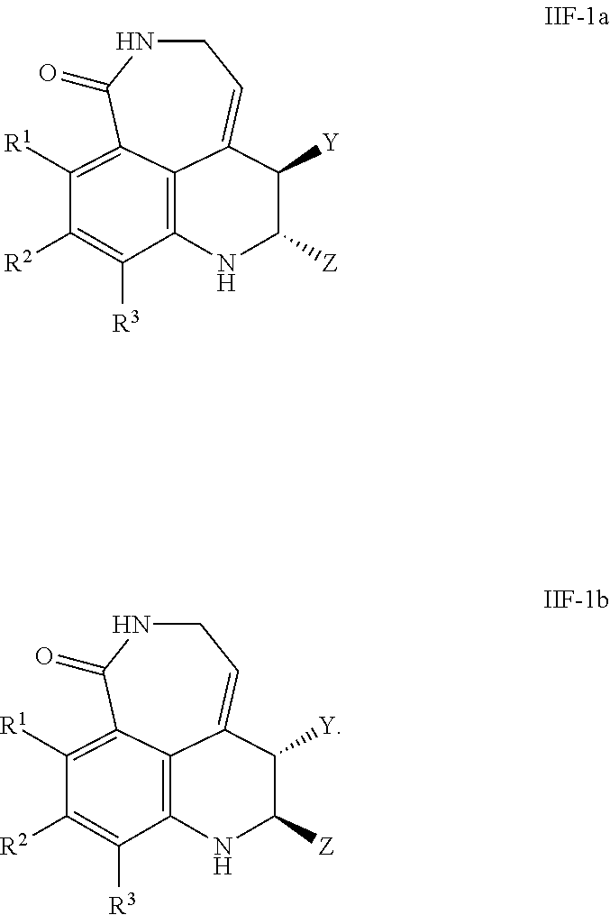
C1NC(=O)C2=C([R1])C([R2])=C([R3])C3=C2C(=C1)C([Y])C([Z])N3.C1NC(=O)C2=C([R1])C([R2])=C([R3])C3=C2C(=C1)C([Y])C([Z])N3
